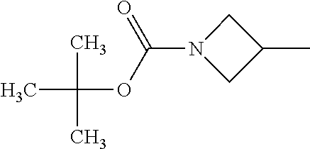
CC(C)(C)OC(N1CC(C)C1)=O
